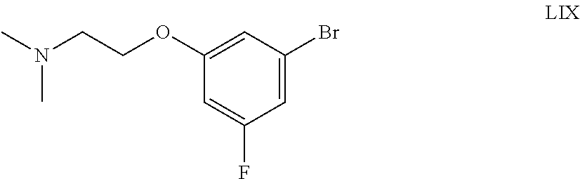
C1=C(F)C=C(Br)C=C1OCCN(C)C
